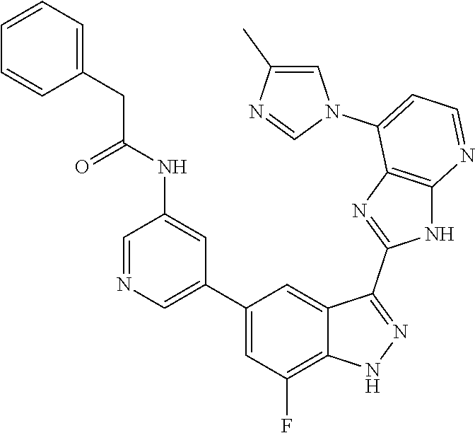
C1=NC=C(C2=CC(F)=C3C(=C2)C(C2=NC4=C(N2)N=CC=C4N2C=C(C)N=C2)=NN3)C=C1NC(CC1=CC=CC=C1)=O
